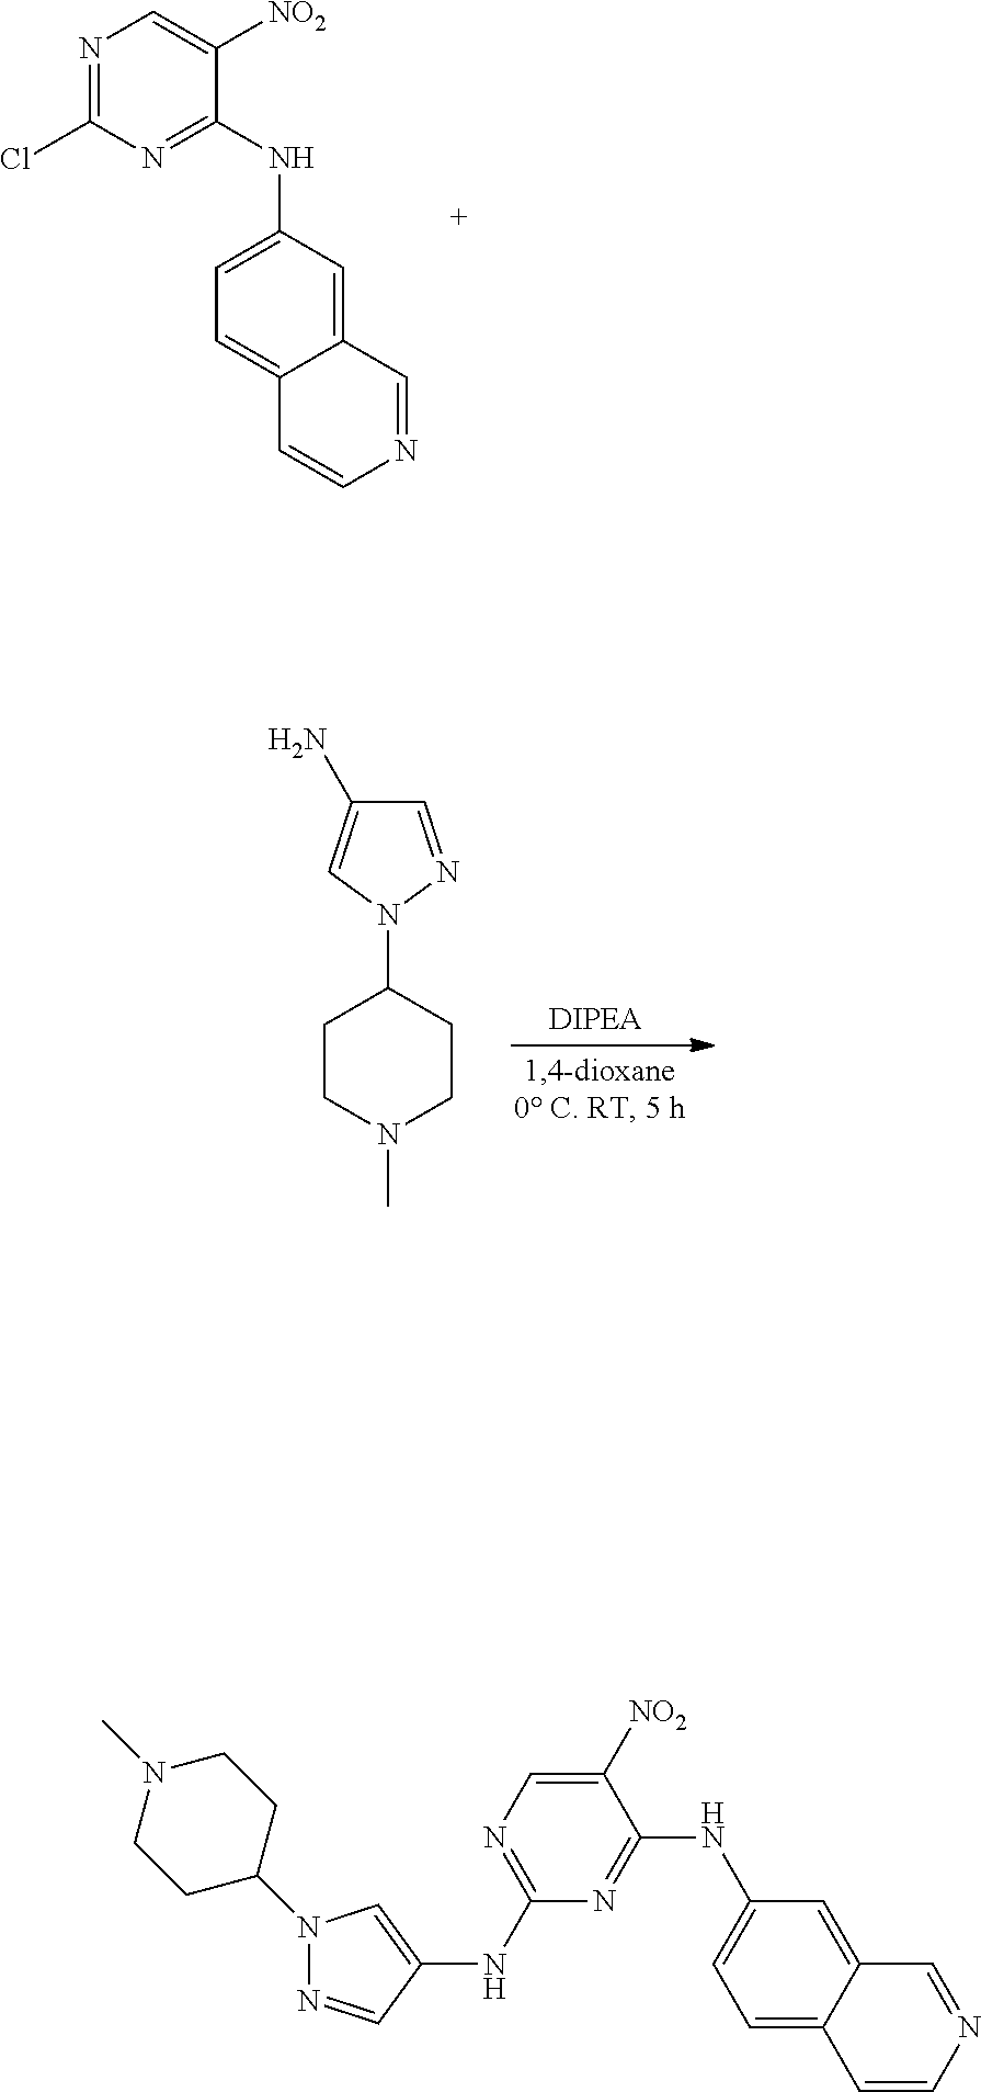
N1=C(Cl)N=C(NC2=CC=C3C(=C2)C=NC=C3)C([NO2])=C1.C1=NN(C2CCN(C)CC2)C=C1N.N1=CC(NC2=NC=C([NO2])C(NC3=CC=C4C(=C3)C=NC=C4)=N2)=CN1C1CCN(C)CC1
